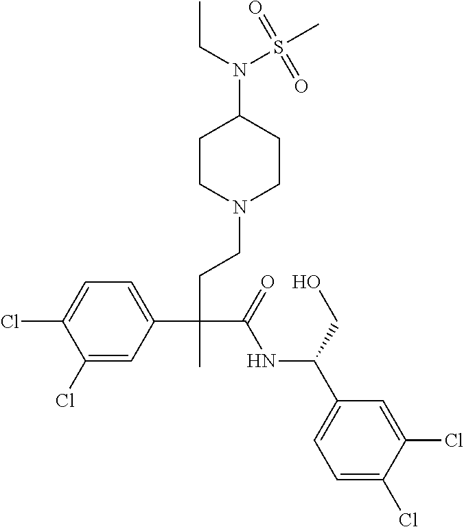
C1(Cl)=CC(C(CCN2CCC(N(S(C)(=O)=O)CC)CC2)(C(=O)NC(C2=CC=C(Cl)C(Cl)=C2)CO)C)=CC=C1Cl
